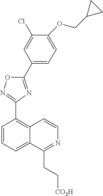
C1=CC=C2C(=C1C1=NOC(C3=CC=C(OCC4CC4)C(Cl)=C3)=N1)C=CN=C2CC[CO2H]
